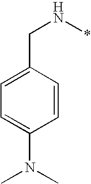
C(N*)C1=CC=C(N(C)C)C=C1
